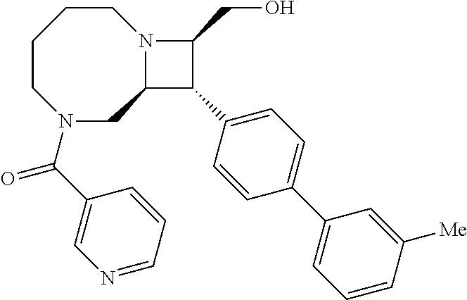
C1CCCN(C(C2=CN=CC=C2)=O)CC2N1C(CO)C2C1=CC=C(C2=CC=CC([Me])=C2)C=C1
